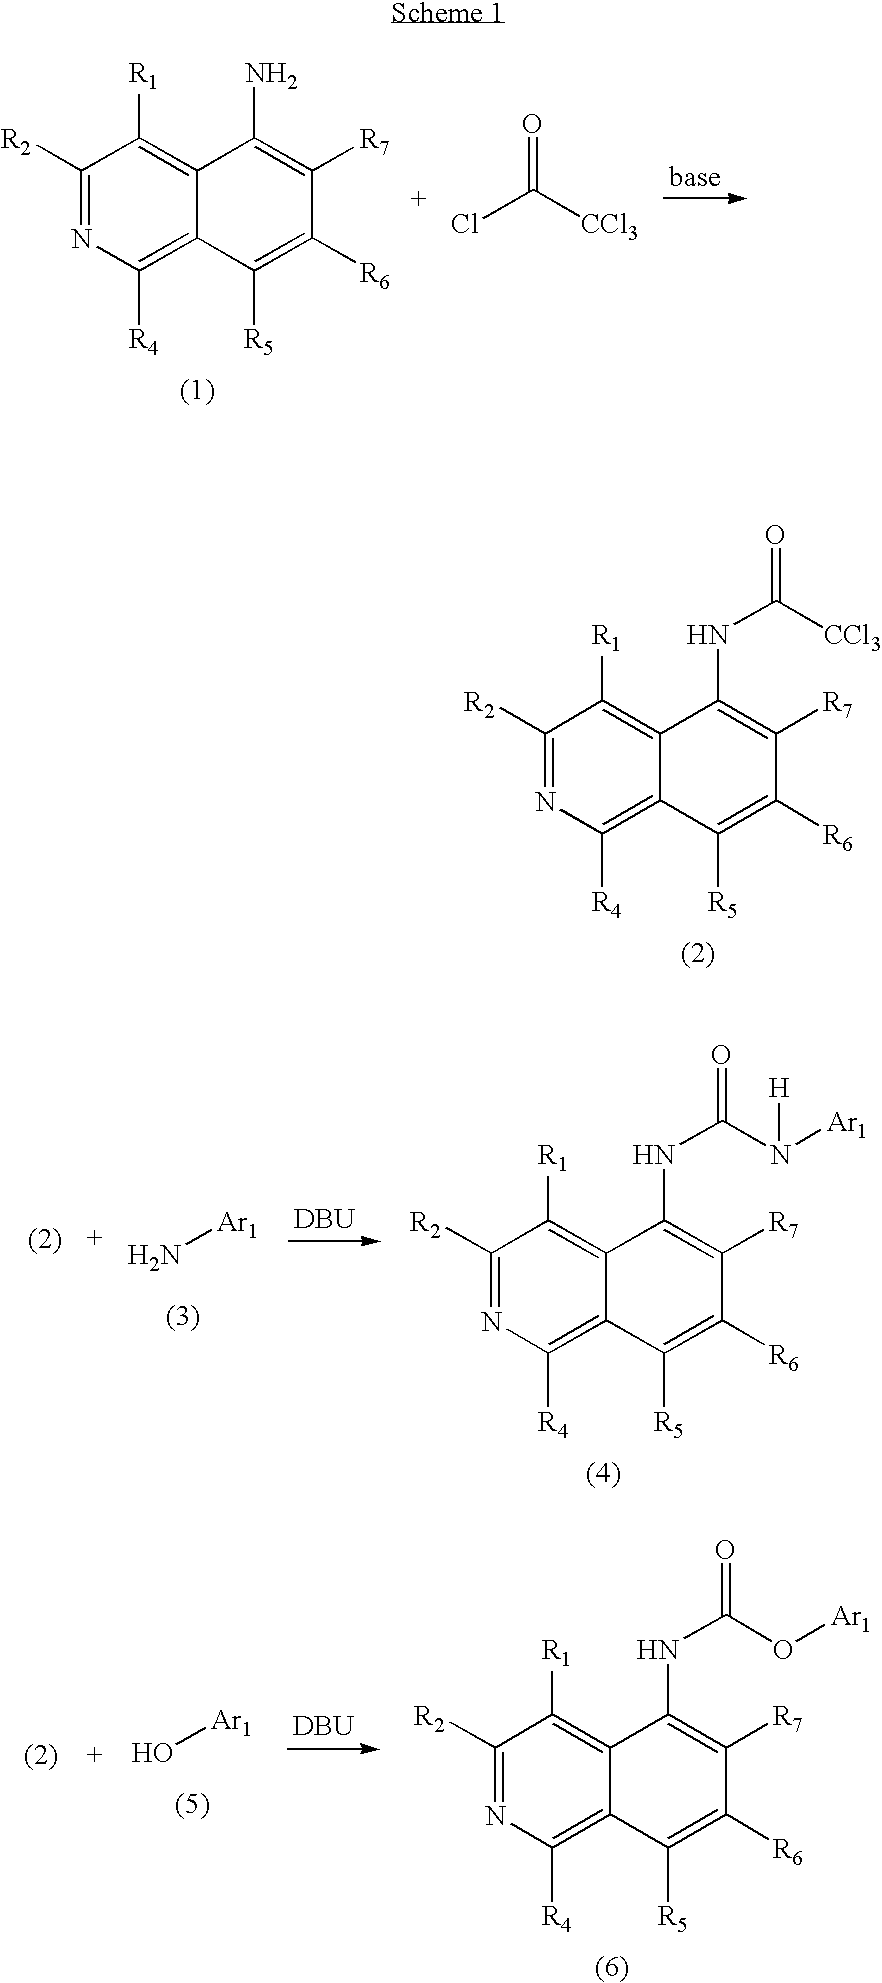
C1([R2])=NC([R4])=C2C(=C1[R1])C(N)=C([R7])C([R6])=C2[R5].C(=O)(Cl)[CCl3].C1([R2])=NC([R4])=C2C(=C1[R1])C(NC([CCl3])=O)=C([R7])C([R6])=C2[R5].C1([R2])=NC([R4])=C2C(=C1[R1])C(NC(N([H])[Ar1])=O)=C([R7])C([R6])=C2[R5].[DBU].N[Ar1].C1([R2])=NC([R4])=C2C(=C1[R1])C(NC(O[Ar1])=O)=C([R7])C([R6])=C2[R5].[DBU].O[Ar1]
